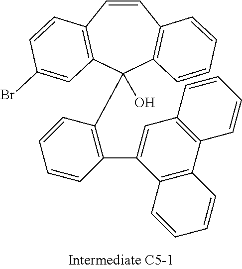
C1=CC2=C(C(C3=C(C4=CC5=C(C6=C4C=CC=C6)C=CC=C5)C=CC=C3)(O)C3=C1C=CC=C3)C=C(Br)C=C2
